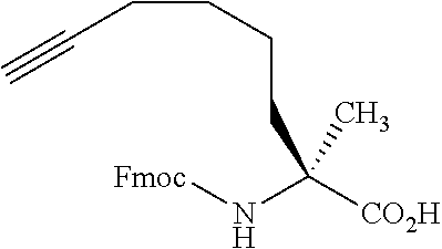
C(CC(N[Fmoc])([CO2H])C)CCC#C
